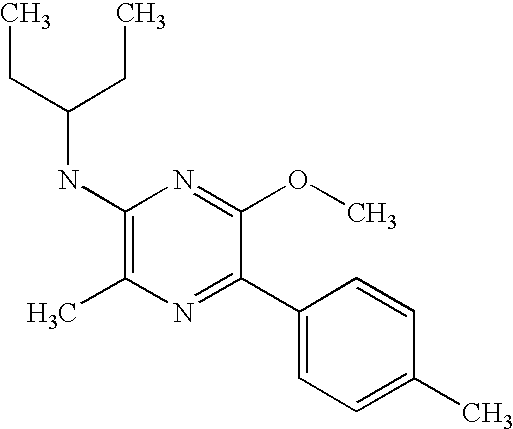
C1(NC(CC)CC)=C(C)N=C(C2=CC=C(C)C=C2)C(OC)=N1
